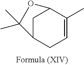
C1C2CC=C(C)C1OC2(C)C
